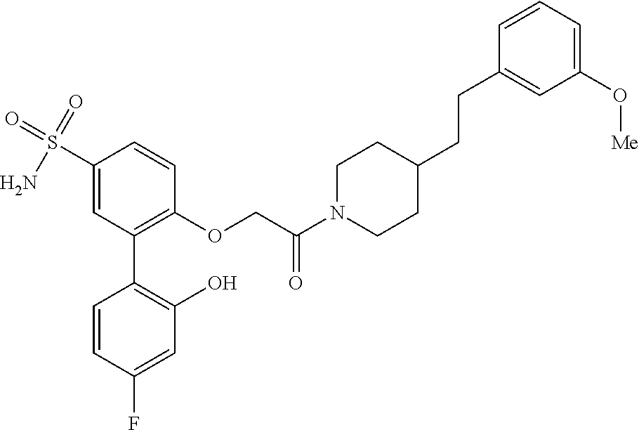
C1(S(=O)(=O)N)=CC(C2=C(O)C=C(F)C=C2)=C(OCC(N2CCC(CCC3=CC(O[Me])=CC=C3)CC2)=O)C=C1
